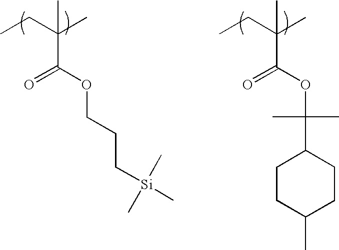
CCC(C)(C(OCCC[Si](C)(C)C)=O)C.CCC(C)(C(OC(C1CCC(C)CC1)(C)C)=O)C
